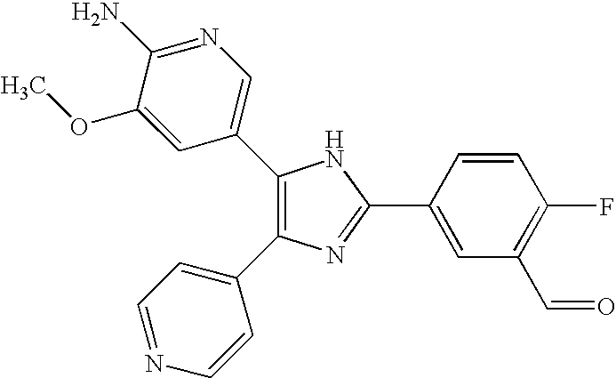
C1(C2=CN=C(N)C(OC)=C2)=C(C2=CC=NC=C2)N=C(C2=CC(C=O)=C(F)C=C2)N1
